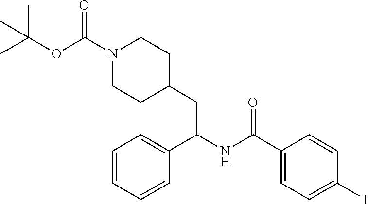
C(C1=CC=C(I)C=C1)(NC(C1=CC=CC=C1)CC1CCN(C(OC(C)(C)C)=O)CC1)=O
